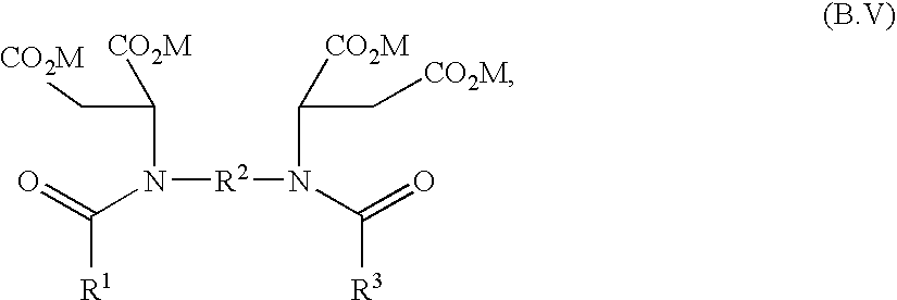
C(N(C(C[CO2M])[CO2M])[R2]N(C([R3])=O)C([CO2M])C[CO2M])(=O)[R1]
